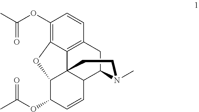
C1(OC(C)=O)=C2C3=C(C=C1)CC1C4C3(C(C(OC(C)=O)C=C4)O2)CCN1C
